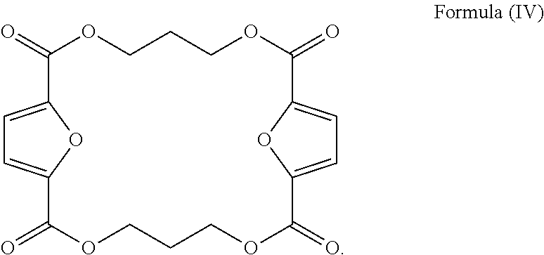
C1(=O)OCCCOC(=O)C2=CC=C(O2)C(=O)OCCCOC(=O)C2=CC=C1O2
